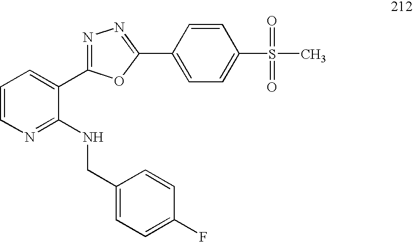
C1=CN=C(NCC2=CC=C(F)C=C2)C(C2=NN=C(C3=CC=C(S(C)(=O)=O)C=C3)O2)=C1
